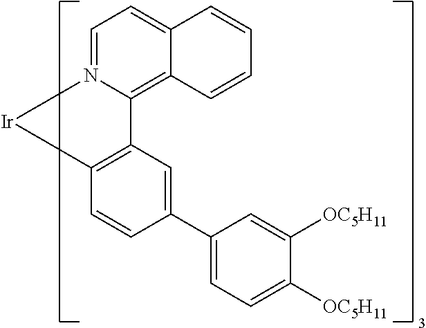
C1=N2C(=C3C(=C1)C=CC=C3)C1=C(C=CC(C3=CC=C([OC5H11])C([OC5H11])=C3)=C1)[Ir]2
